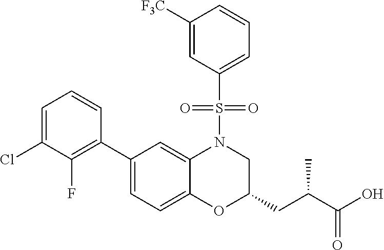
C1([F3C])=CC(S(N2C3=CC(C4=C(F)C(Cl)=CC=C4)=CC=C3OC(CC(C(O)=O)C)C2)(=O)=O)=CC=C1
